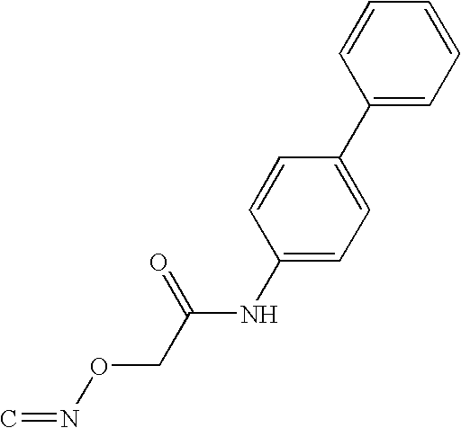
C1=CC(NC(CON=C)=O)=CC=C1C1=CC=CC=C1
